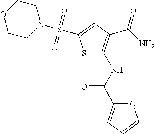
O1C(C(NC2=C(C(N)=O)C=C(S(N3CCOCC3)(=O)=O)S2)=O)=CC=C1
